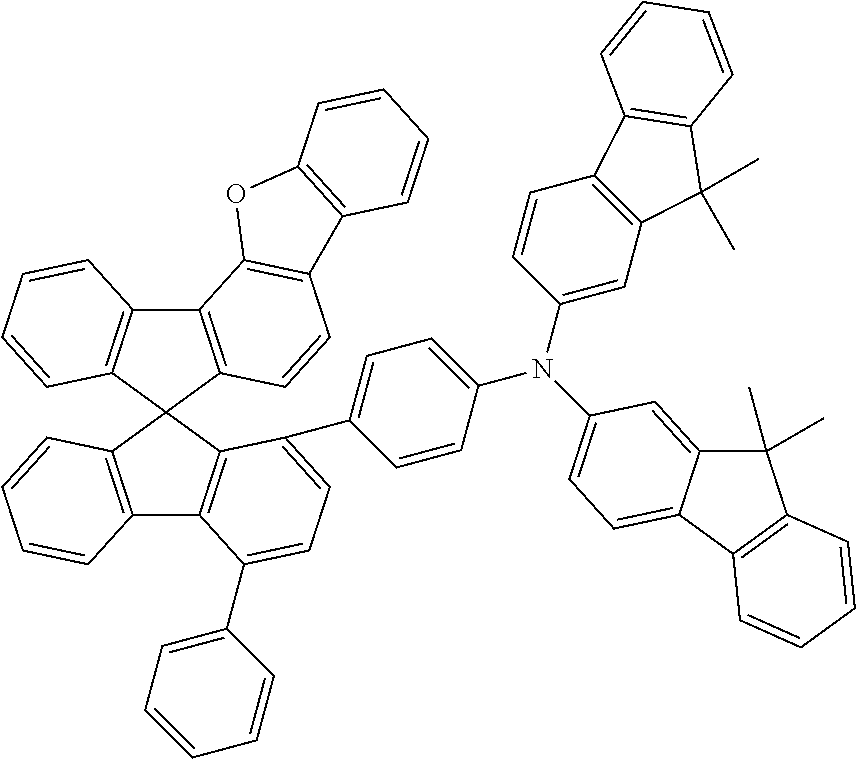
C12=C(C3(C4=C1C=CC=C4)C1=C(C4=C3C(C3=CC=C(N(C5=CC6=C(C=C5)C5=C(C6(C)C)C=CC=C5)C5=CC=C6C(=C5)C(C)(C)C5=C6C=CC=C5)C=C3)=CC=C4C3=CC=CC=C3)C=CC=C1)C=CC1=C2OC2=C1C=CC=C2
